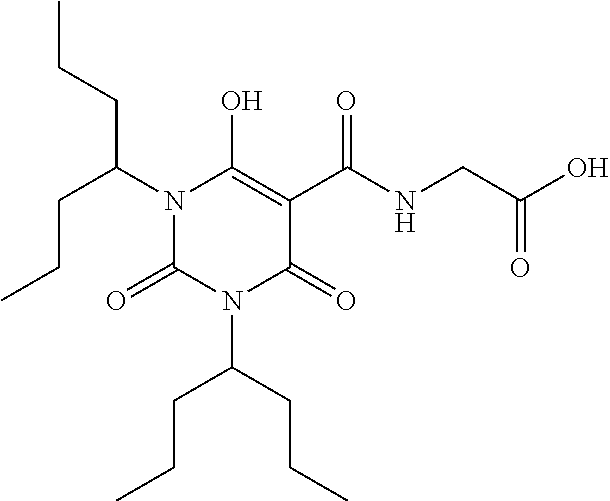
CCCC(CCC)N1C(=O)N(C(CCC)CCC)C(=O)C(C(NCC(O)=O)=O)=C1O
